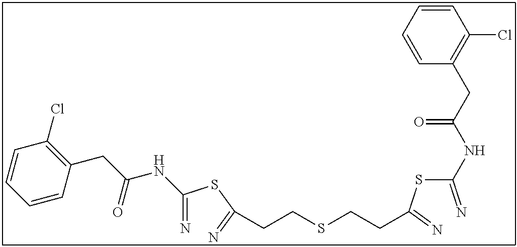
C(=N)(SC(=N)CCSCCC(SC(=N)NC(CC1=C(Cl)C=CC=C1)=O)=N)NC(CC1=C(Cl)C=CC=C1)=O
